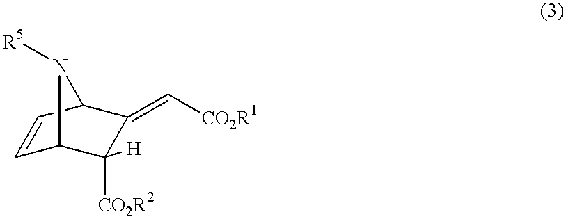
C1=CC2C(=C[CO2R1])C([CO2R2])([H])C1N2[R5]
